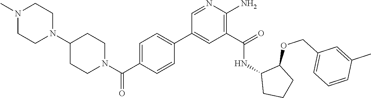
C1=C(C(N2CCC(N3CCN(C)CC3)CC2)=O)C=CC(C2=CC(C(=O)NC3CCCC3OCC3=CC=CC(C)=C3)=C(N)N=C2)=C1
